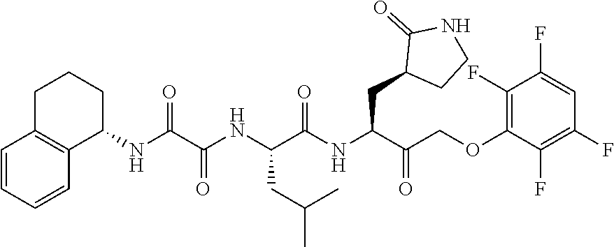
C1=CC=CC2=C1CCCC2NC(C(NC(C(NC(C(COC1=C(F)C(F)=CC(F)=C1F)=O)CC1CCNC1=O)=O)CC(C)C)=O)=O
